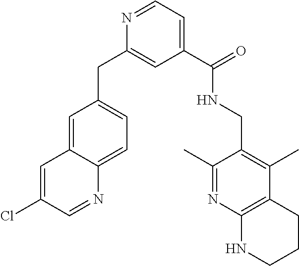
C1=C2C(=CC=C1CC1=CC(C(NCC3=C(C)C4=C(N=C3C)NCCC4)=O)=CC=N1)N=CC(Cl)=C2
